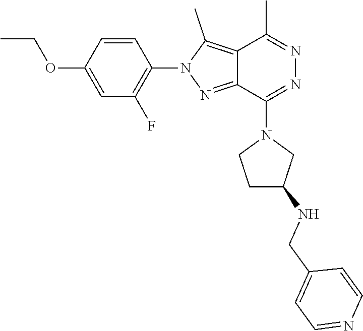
C1=C(OCC)C=CC(N2N=C3C(=C2C)C(C)=NN=C3N2CCC(NCC3=CC=NC=C3)C2)=C1F
